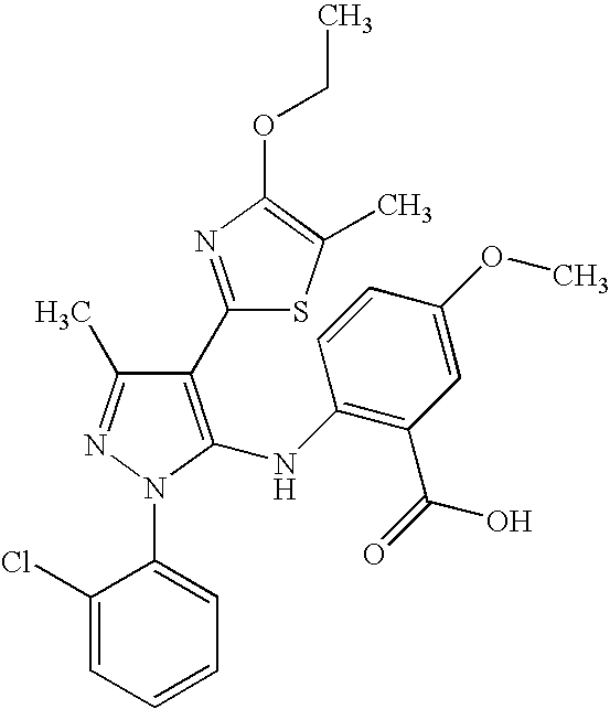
C1(C2=NC(OCC)=C(C)S2)=C(NC2=C(C(=O)O)C=C(OC)C=C2)N(C2=CC=CC=C2Cl)N=C1C
